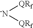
[-N]([QRf])[QRf]
